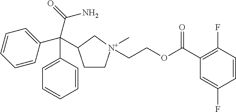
C(C1=CC=CC=C1)(C1CC[N+](C)(CCOC(C2=C(F)C=CC(F)=C2)=O)C1)(C(N)=O)C1=CC=CC=C1
